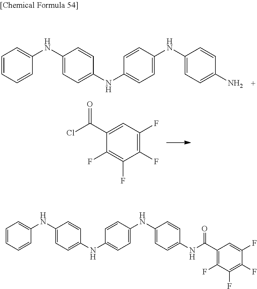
C1(NC2=CC=C(NC3=CC=C(NC4=CC=C(N)C=C4)C=C3)C=C2)=CC=CC=C1.C1(C(Cl)=O)=CC(F)=C(F)C(F)=C1F.C1(NC2=CC=C(NC3=CC=C(NC4=CC=C(NC(C5=C(F)C(F)=C(F)C(F)=C5)=O)C=C4)C=C3)C=C2)=CC=CC=C1
